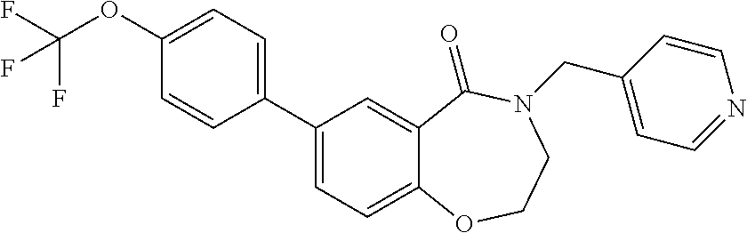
C1(C2=CC=C3C(=C2)C(=O)N(CC2=CC=NC=C2)CCO3)=CC=C(OC(F)(F)F)C=C1
